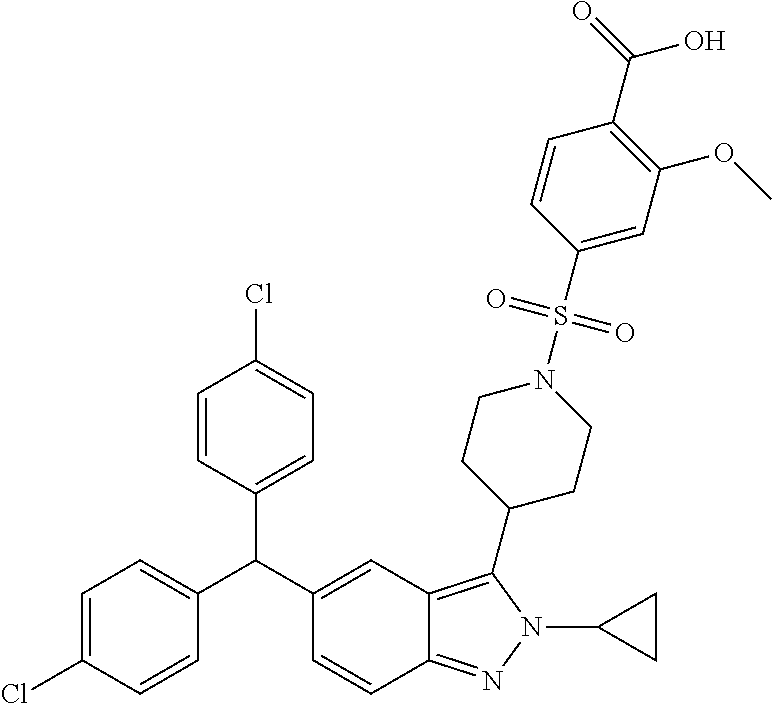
C1=C(Cl)C=CC(C(C2=CC3=C(C4CCN(S(C5=CC(OC)=C(C(O)=O)C=C5)(=O)=O)CC4)N(C4CC4)N=C3C=C2)C2=CC=C(Cl)C=C2)=C1
